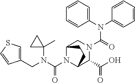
N(C(=O)N1CC2N(C(N(C3(C)CC3)CC3=CSC=C3)=O)C(C1C(O)=O)CC2)(C1=CC=CC=C1)C1=CC=CC=C1
